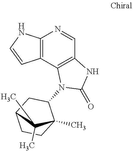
C12=C(C3=C(C=N1)NC(=O)N3C1CC3CCC1(C)C3(C)C)C=CN2
